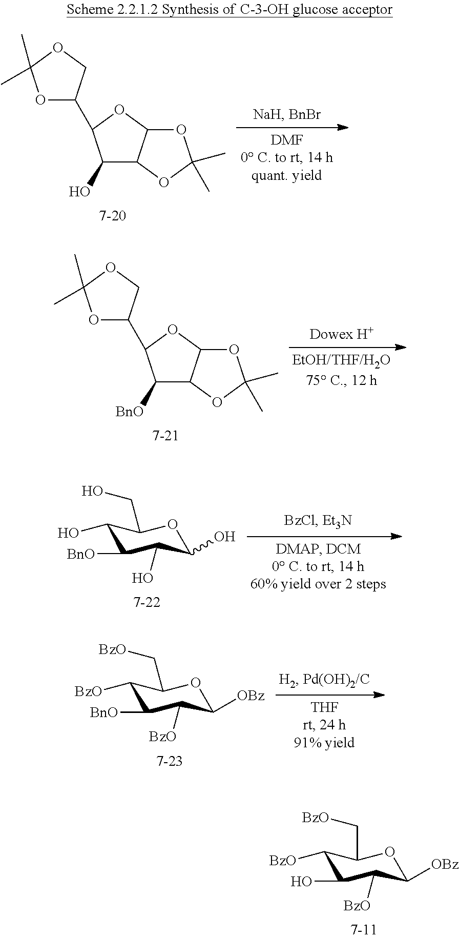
O1C(C2C(O)C3C(O2)OC(C)(C)O3)COC1(C)C.O1C(C2C([BnO])C3C(O2)OC(C)(C)O3)COC1(C)C.C1(O)C([BnO])C(O)C(O)OC1CO.C1([BzO])C([BnO])C([BzO])C([OBz])OC1C[BzO].C1([BzO])C(O)C([BzO])C([OBz])OC1C[BzO]
